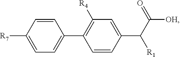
C1=CC(C(C(=O)[OH])[R1])=CC([R4])=C1C1=CC=C([R7])C=C1
